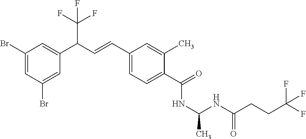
C1(Br)=CC(Br)=CC(C(C=CC2=CC=C(C(=O)NC(NC(CCC(F)(F)F)=O)C)C(C)=C2)C(F)(F)F)=C1
